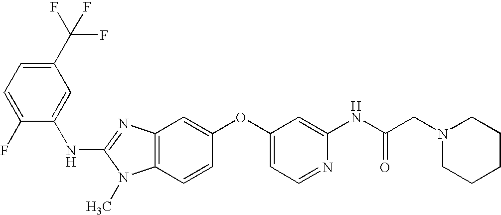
C1(C(F)(F)F)=CC=C(F)C(NC2=NC3=C(N2C)C=CC(OC2=CC=NC(NC(CN4CCCCC4)=O)=C2)=C3)=C1
